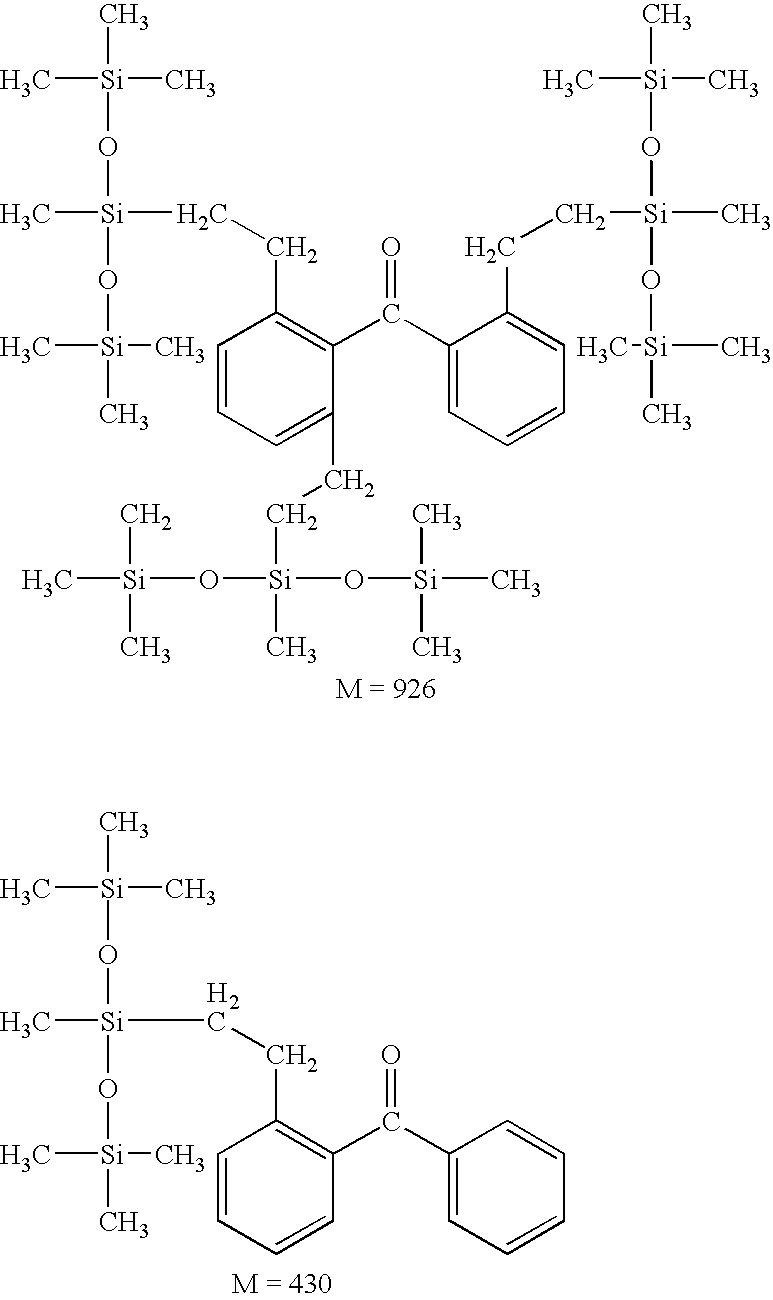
C1=CC=C(CC[Si](O[Si](C)(C)C)(O[Si](C)(C)C)C)C(C(C2=CC=CC=C2CC[Si](C)(O[Si](C)(C)C)O[Si](C)(C)C)=O)=C1CC[Si](C)(O[Si](C)(C)C)O[Si](C)(C)C.C1=CC=CC(C(C2=CC=CC=C2)=O)=C1CC[Si](C)(O[Si](C)(C)C)O[Si](C)(C)C
